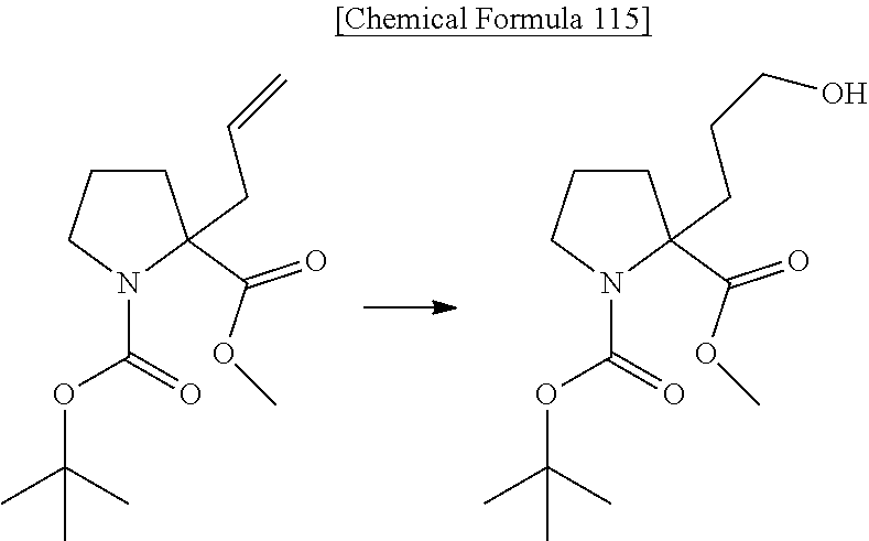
C1CC(C(OC)=O)(CC=C)N(C(OC(C)(C)C)=O)C1.C1CC(C(OC)=O)(CCCO)N(C(OC(C)(C)C)=O)C1
